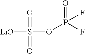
[LiO]S(OP(F)(=O)F)(=O)=O
